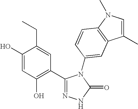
C1(O)=CC(O)=C(C2=NNC(=O)N2C2=CC3=C(N(C)C=C3C)C=C2)C=C1CC
